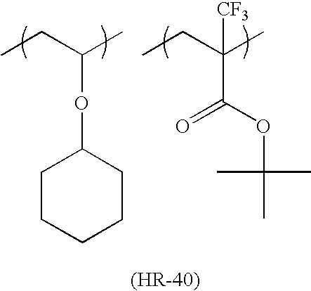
CCC(C)OC1CCCCC1.CCC(C)([CF3])C(=O)OC(C)(C)C
